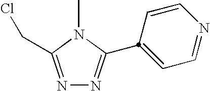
N1=C(CCl)N(C)C(C2=CC=NC=C2)=N1
